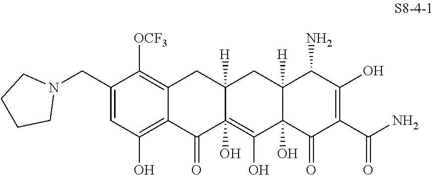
C1(CN2CCCC2)=CC(O)=C2C(=C1[OCF3])CC1([H])C(O)(=C(O)C3(O)C([H])(C1)C(N)C(O)=C(C(N)=O)C3=O)C2=O
